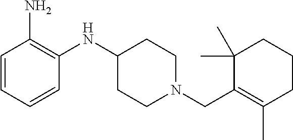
C1(NC2=C(N)C=CC=C2)CCN(CC2=C(C)CCCC2(C)C)CC1
